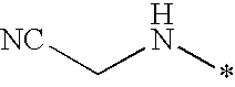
C(N*)[NC]
